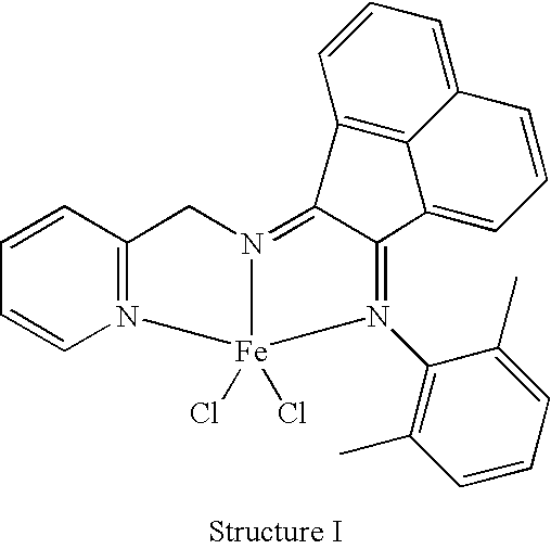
C1(C)=C(N2=C3C(=N4[Fe]2(Cl)(Cl)N2=C(C4)C=CC=C2)C2=C4C(=CC=C2)C=CC=C34)C(C)=CC=C1
